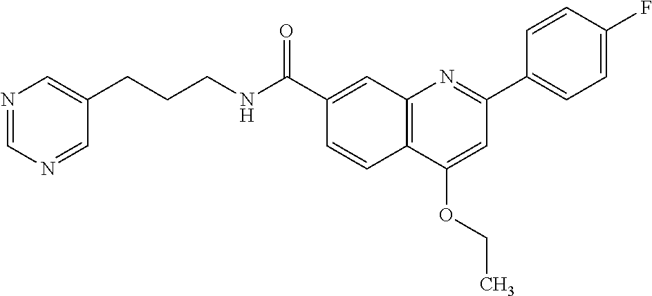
C1(C(NCCCC2=CN=CN=C2)=O)=CC2=C(C=C1)C(OCC)=CC(C1=CC=C(F)C=C1)=N2
